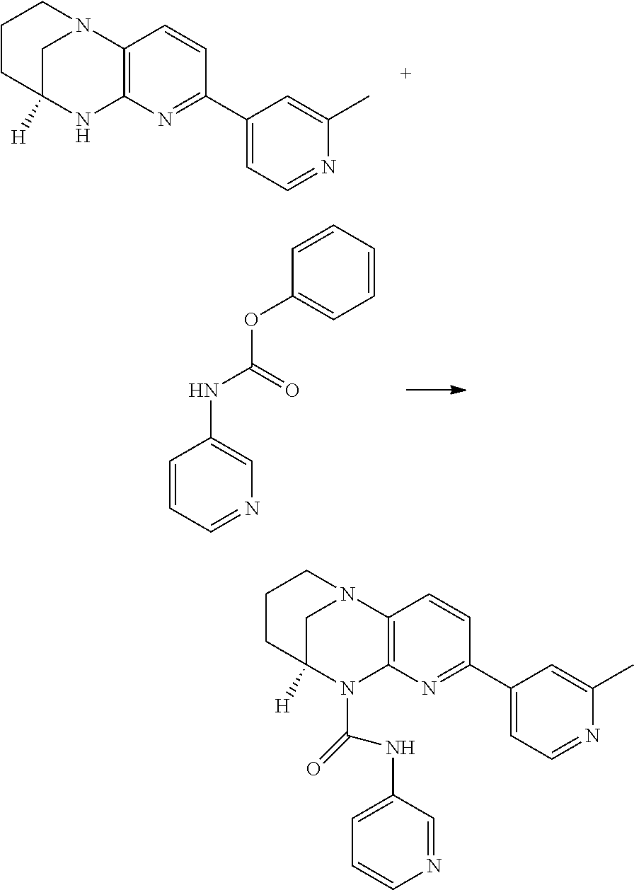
C12=C(N=C(C3=CC=NC(C)=C3)C=C1)N(C(=O)NC1=CC=CN=C1)C1([H])CN2CCC1.C12=C(N=C(C3=CC=NC(C)=C3)C=C1)NC1([H])CN2CCC1.C1=CC=CC(OC(=O)NC2=CN=CC=C2)=C1
